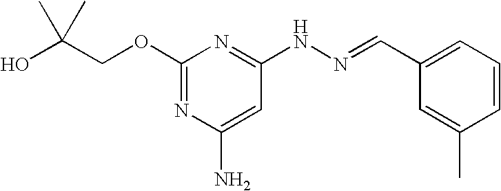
C1(OCC(O)(C)C)=NC(N)=CC(NN=CC2=CC=CC(C)=C2)=N1
